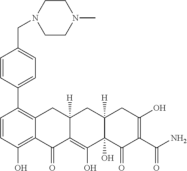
C1=CC(O)=C2C(=C1C1=CC=C(CN3CCN(C)CC3)C=C1)CC1([H])C(=C(O)C3(O)C([H])(C1)CC(O)=C(C(N)=O)C3=O)C2=O
